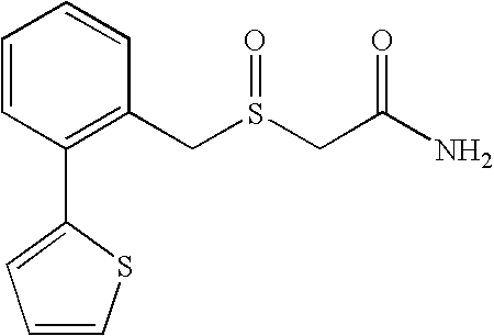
C1=CC(C2=CC=CS2)=C(CS(CC(N)=O)=O)C=C1
